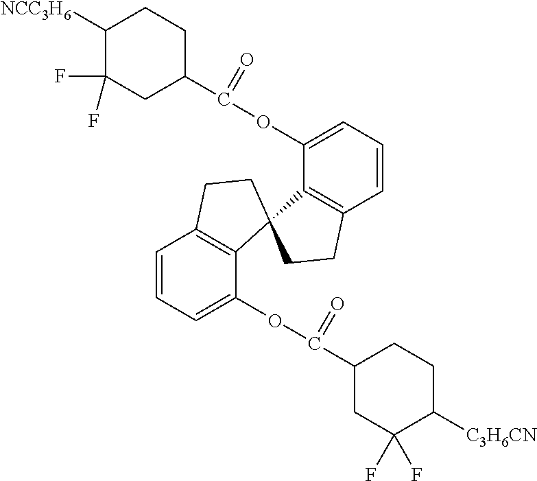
C1(C(OC2=CC=CC3=C2C2(C4=C(C=CC=C4OC(C4CC(F)(F)C([C3H6CN])CC4)=O)CC2)CC3)=O)CCC([NCC3H6])C(F)(F)C1
